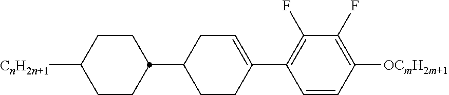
C1CC(C2CCC(C3=C(F)C(F)=C([OCmH2m+1])C=C3)=CC2)CCC1[CnH2n+1]
